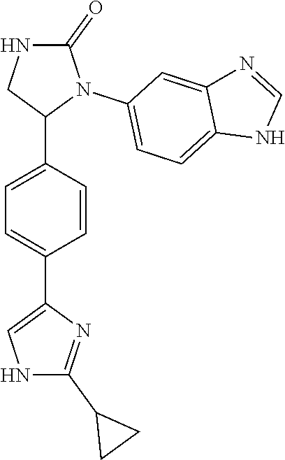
C1=C(C2N(C3=CC=C4C(=C3)N=CN4)C(=O)NC2)C=CC(C2=CNC(C3CC3)=N2)=C1
